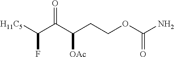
[H11C5]C(C(C(CCOC(N)=O)[OAc])=O)F
